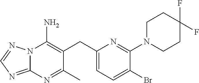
N12C(=NC=N1)N=C(C)C(CC1=CC=C(Br)C(N3CCC(F)(F)CC3)=N1)=C2N
